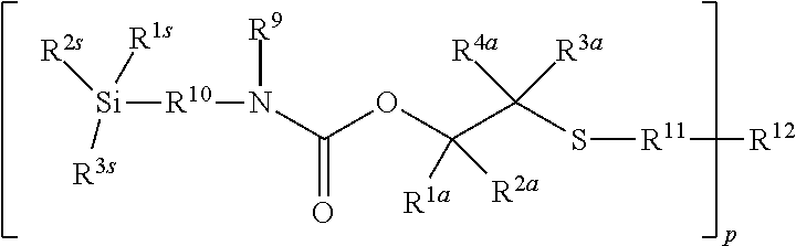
[R2s][Si]([R3s])([R1s])[R10]N([R9])C(OC(C(S[R11][R12])([R4a])[R3a])([R1a])[R2a])=O
